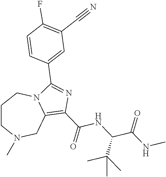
C1CN(C)CC2=C(C(=O)NC(C(NC)=O)C(C)(C)C)N=C(C3=CC(C#N)=C(F)C=C3)N2C1
